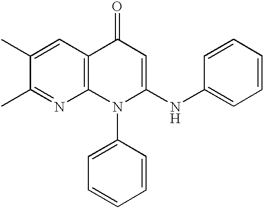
C1(C)=CC2=C(N=C1C)N(C1=CC=CC=C1)C(NC1=CC=CC=C1)=CC2=O
